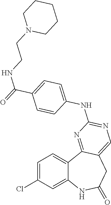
C1=C(Cl)C=C2C(=C1)C1=NC(NC3=CC=C(C(=O)NCCN4CCCCC4)C=C3)=NC=C1CC(=O)N2
